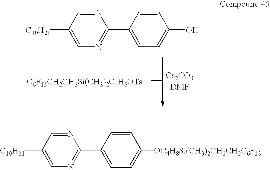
[C6F13CH2CH2Si(CH3)2C4H8OTs].[C10H21]C1=CN=C(C2=CC=C(O)C=C2)N=C1.[C10H21]C1=CN=C(C2=CC=C([OC4H8Si(CH3)2CH2CH2C6F13])C=C2)N=C1
